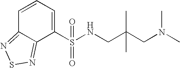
C1(S(NCC(CN(C)C)(C)C)(=O)=O)=CC=CC2=NSN=C12
